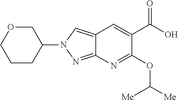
N1(C2CCCOC2)C=C2C=C(C(=O)O)C(OC([Me])[Me])=NC2=N1
